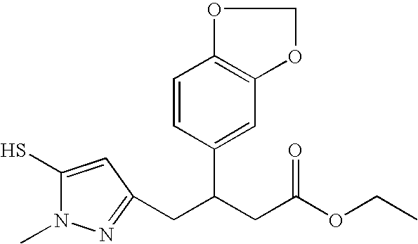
C(CC1=NN(C)C(S)=C1)(CC(OCC)=O)C1=CC2=C(OCO2)C=C1
